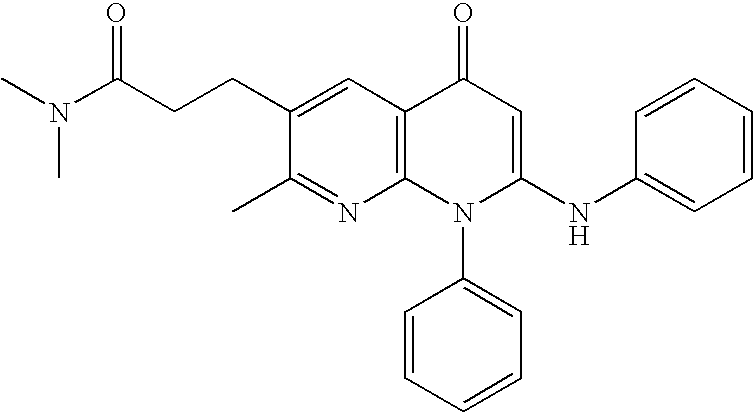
C1(C)=NC2=C(C=C1CCC(N(C)C)=O)C(=O)C=C(NC1=CC=CC=C1)N2C1=CC=CC=C1
